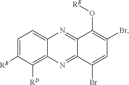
C1=C([RB])C([RD])=C2C(=C1)N=C1C(=N2)C(Br)=CC(Br)=C1O[RE]
